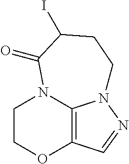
C1COC2=C3N1C(=O)C(I)CCN3N=C2
